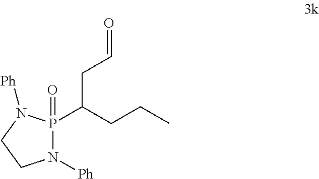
C(CC)C(P1(=O)N([Ph])CCN1[Ph])CC=O
